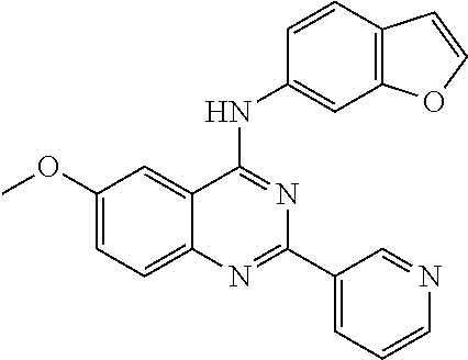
C1(OC)=CC=C2C(=C1)C(NC1=CC3=C(C=C1)C=CO3)=NC(C1=CC=CN=C1)=N2
